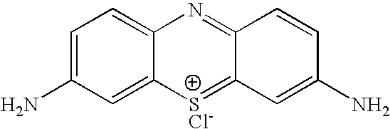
C1=C(N)C=C2C(=C1)N=C1C(=[SCl-]2)C=C(N)C=C1
